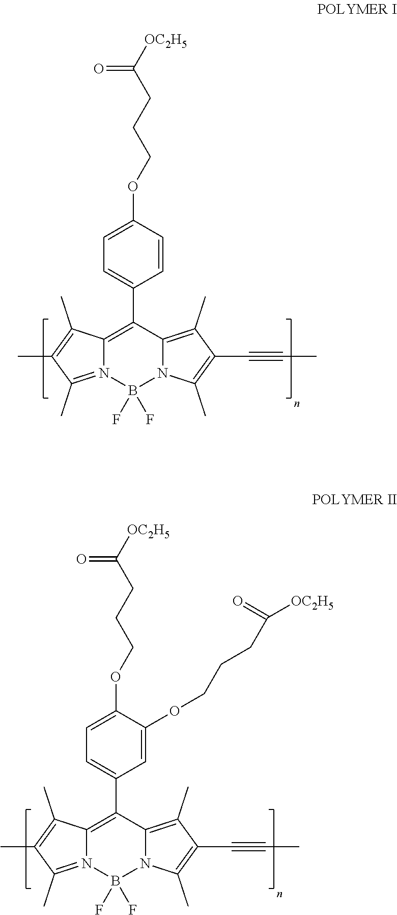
O=C([OC2H5])CCCOC1=CC=C(C2=C3N(=C(C)C(C)=C3C)B(F)(F)N3C2=C(C)C(C#CC)=C3C)C=C1.O=C([OC2H5])CCCOC1=CC=C(C2=C3N(=C(C)C(C)=C3C)B(F)(F)N3C2=C(C)C(C#CC)=C3C)C=C1OCCCC([OC2H5])=O
